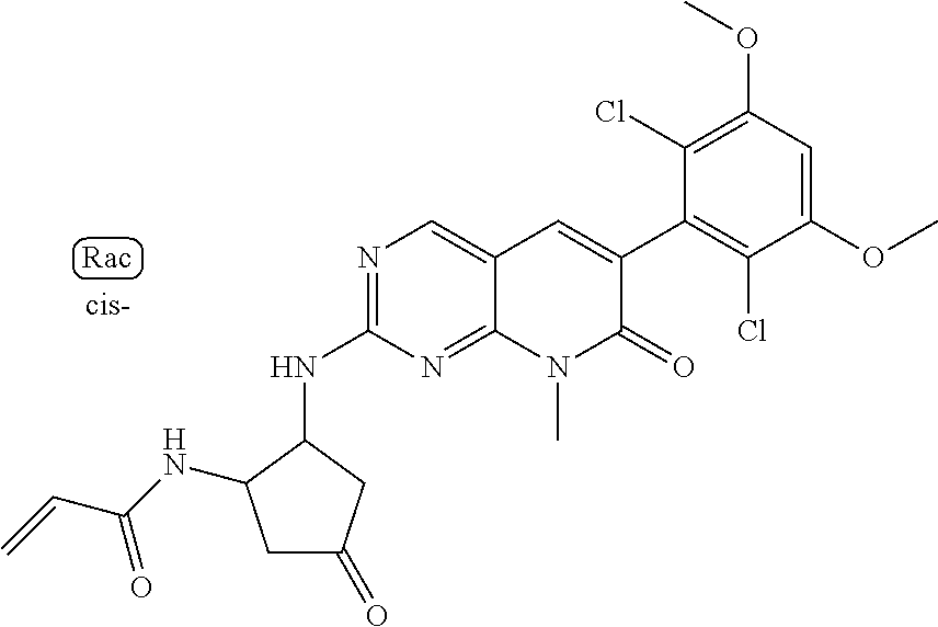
N1=C(NC2CC(=O)CC2NC(C=C)=O)N=C2C(=C1)C=C(C1=C(Cl)C(OC)=CC(OC)=C1Cl)C(=O)N2C
